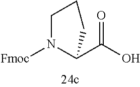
[Fmoc]N1C(C(O)=O)CCC1
